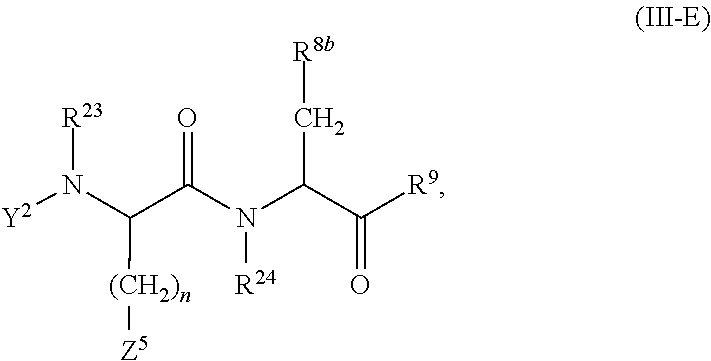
[R23]N(C(C(N(C(C([R9])=O)C[R8b])[R24])=O)[(CH2)n][Z5])[Y2]
